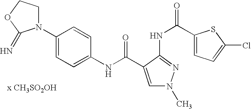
[x CH3SO2OH].C1(NC(=O)C2=CN(C)N=C2NC(C2=CC=C(Cl)S2)=O)=CC=C(N2CCOC2=N)C=C1
